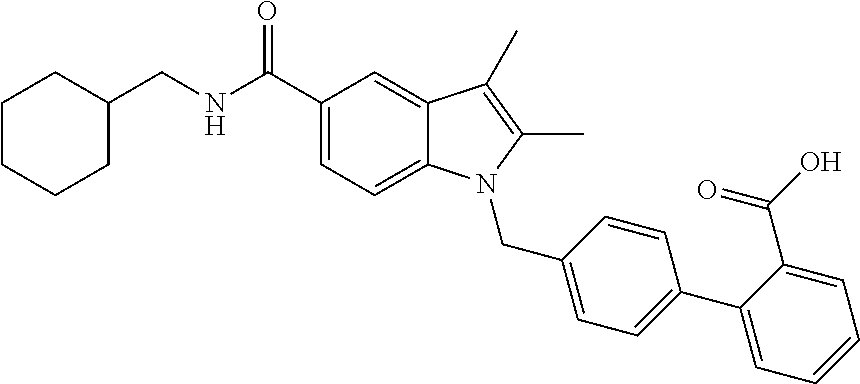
C1(CNC(C2=CC=C3C(=C2)C(C)=C(C)N3CC2=CC=C(C3=CC=CC=C3C(O)=O)C=C2)=O)CCCCC1
